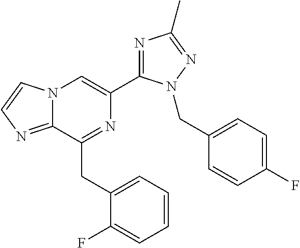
N12C(=NC=C1)C(CC1=CC=CC=C1F)=NC(C1=NC(C)=NN1CC1=CC=C(F)C=C1)=C2
